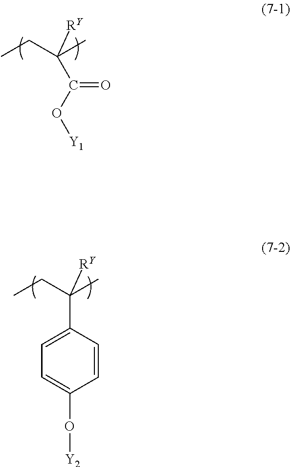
CCC(C)([RY])C(O[Y1])=O.CCC(C)([RY])C1=CC=C(O[Y2])C=C1
